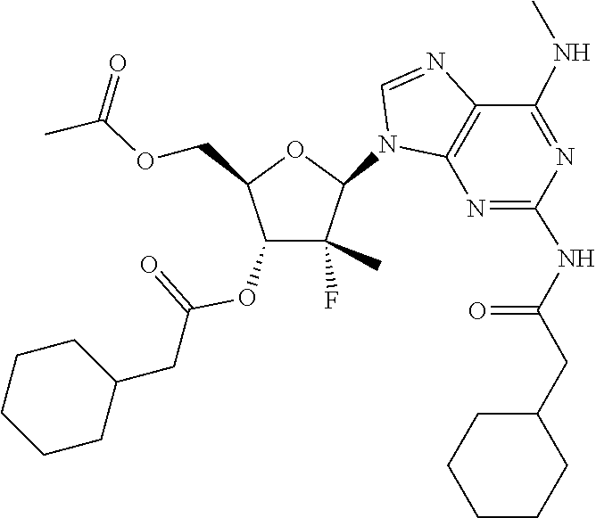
C1=NC2=C(N1C1C(C)(F)C(OC(CC3CCCCC3)=O)C(COC(C)=O)O1)N=C(NC(CC1CCCCC1)=O)N=C2NC
